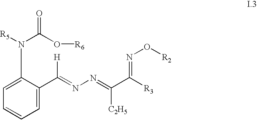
C1=C(C(=NN=C(C([R3])=NO[R2])[C2H5])[H])C(N(C(=O)O[R6])[R5])=CC=C1
